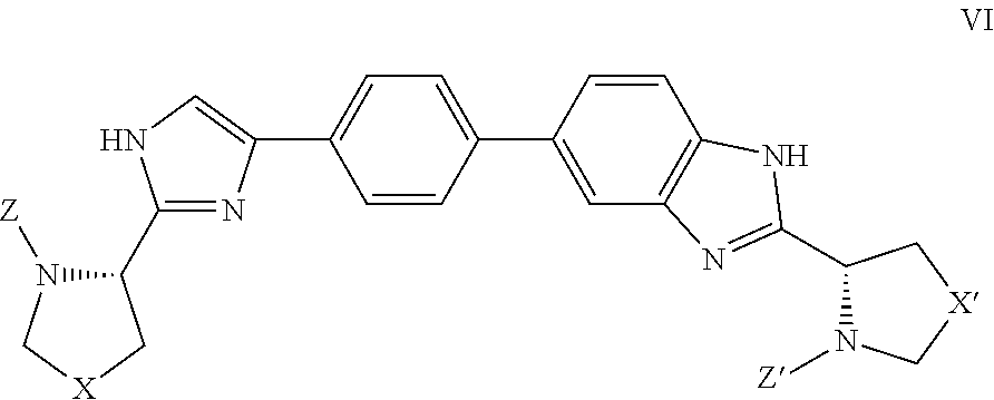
C1=CC(C2=CC3=C(C=C2)NC(C2N([Z])C[X]C2)=N3)=CC=C1C1=CNC(C2N([Z])C[X]C2)=N1
